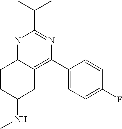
N1=C2C(=C(C3=CC=C(F)C=C3)N=C1C(C)C)CC(NC)CC2
